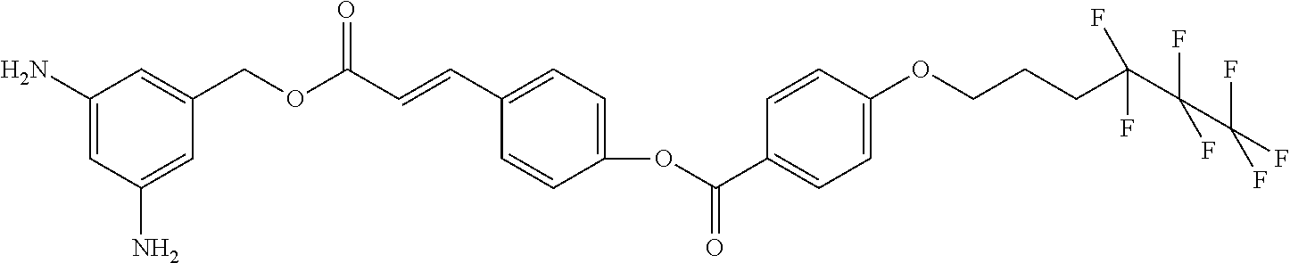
C1(N)=CC(N)=CC(COC(C=CC2=CC=C(OC(=O)C3=CC=C(OCCCC(C(F)(F)C(F)(F)F)(F)F)C=C3)C=C2)=O)=C1
